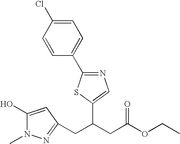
C1=CC(C2=NC=C(C(CC3=NN(C)C(O)=C3)CC(OCC)=O)S2)=CC=C1Cl
